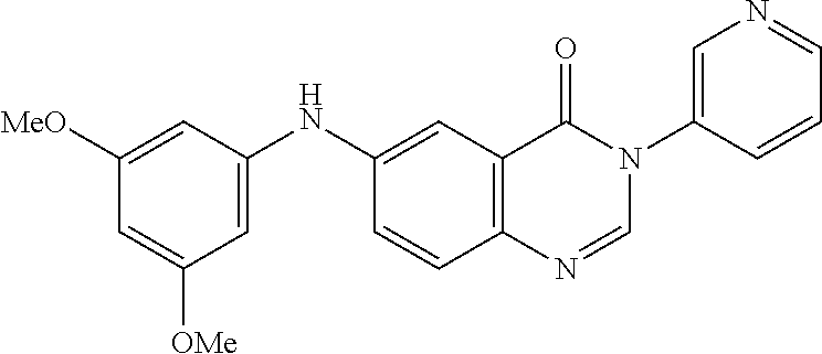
C1=C(NC2=CC3=C(C=C2)N=CN(C2=CN=CC=C2)C3=O)C=C([MeO])C=C1[OMe]
